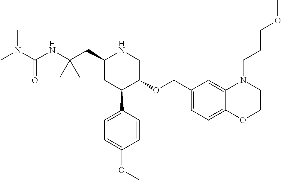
C1(CC(NC(N(C)C)=O)(C)C)CC(C2=CC=C(OC)C=C2)C(OCC2=CC=C3C(=C2)N(CCCOC)CCO3)CN1
